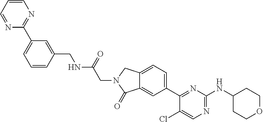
C1=CC=NC(C2=CC=CC(CNC(CN3CC4=CC=C(C5=NC(NC6CCOCC6)=NC=C5Cl)C=C4C3=O)=O)=C2)=N1
